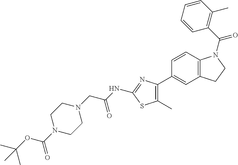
C1=CC2=C(C=C1C1=C(C)SC(NC(CN3CCN(C(=O)OC(C)(C)C)CC3)=O)=N1)CCN2C(C1=C(C)C=CC=C1)=O
